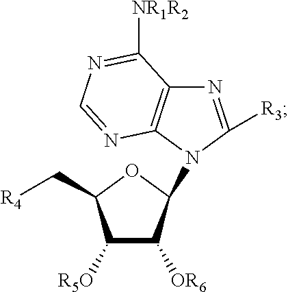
C1([R5O])C([OR6])C(N2C3=C(N=C2[R3])C([NR1R2])=NC=N3)OC1C[R4]
